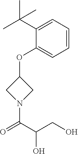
C1N(C(C(CO)O)=O)CC1OC1=CC=CC=C1C(C)(C)C
